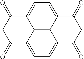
C1C(=O)C2=CC=C3C4=C2C(=CC=C4C(=O)CC3=O)C1=O
